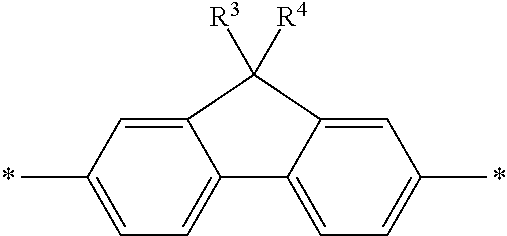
C12=CC(C)=CC=C1C1=CC=C(C)C=C1C2([R4])[R3].*.*
